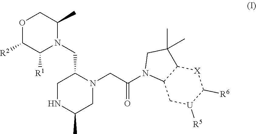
O1C([R2])C([R1])N(CC2CNC(C)CN2CC(N2C3C(C(C)(C)C2)[X]C([R6])[U]([R5])C3)=O)C(C)C1
